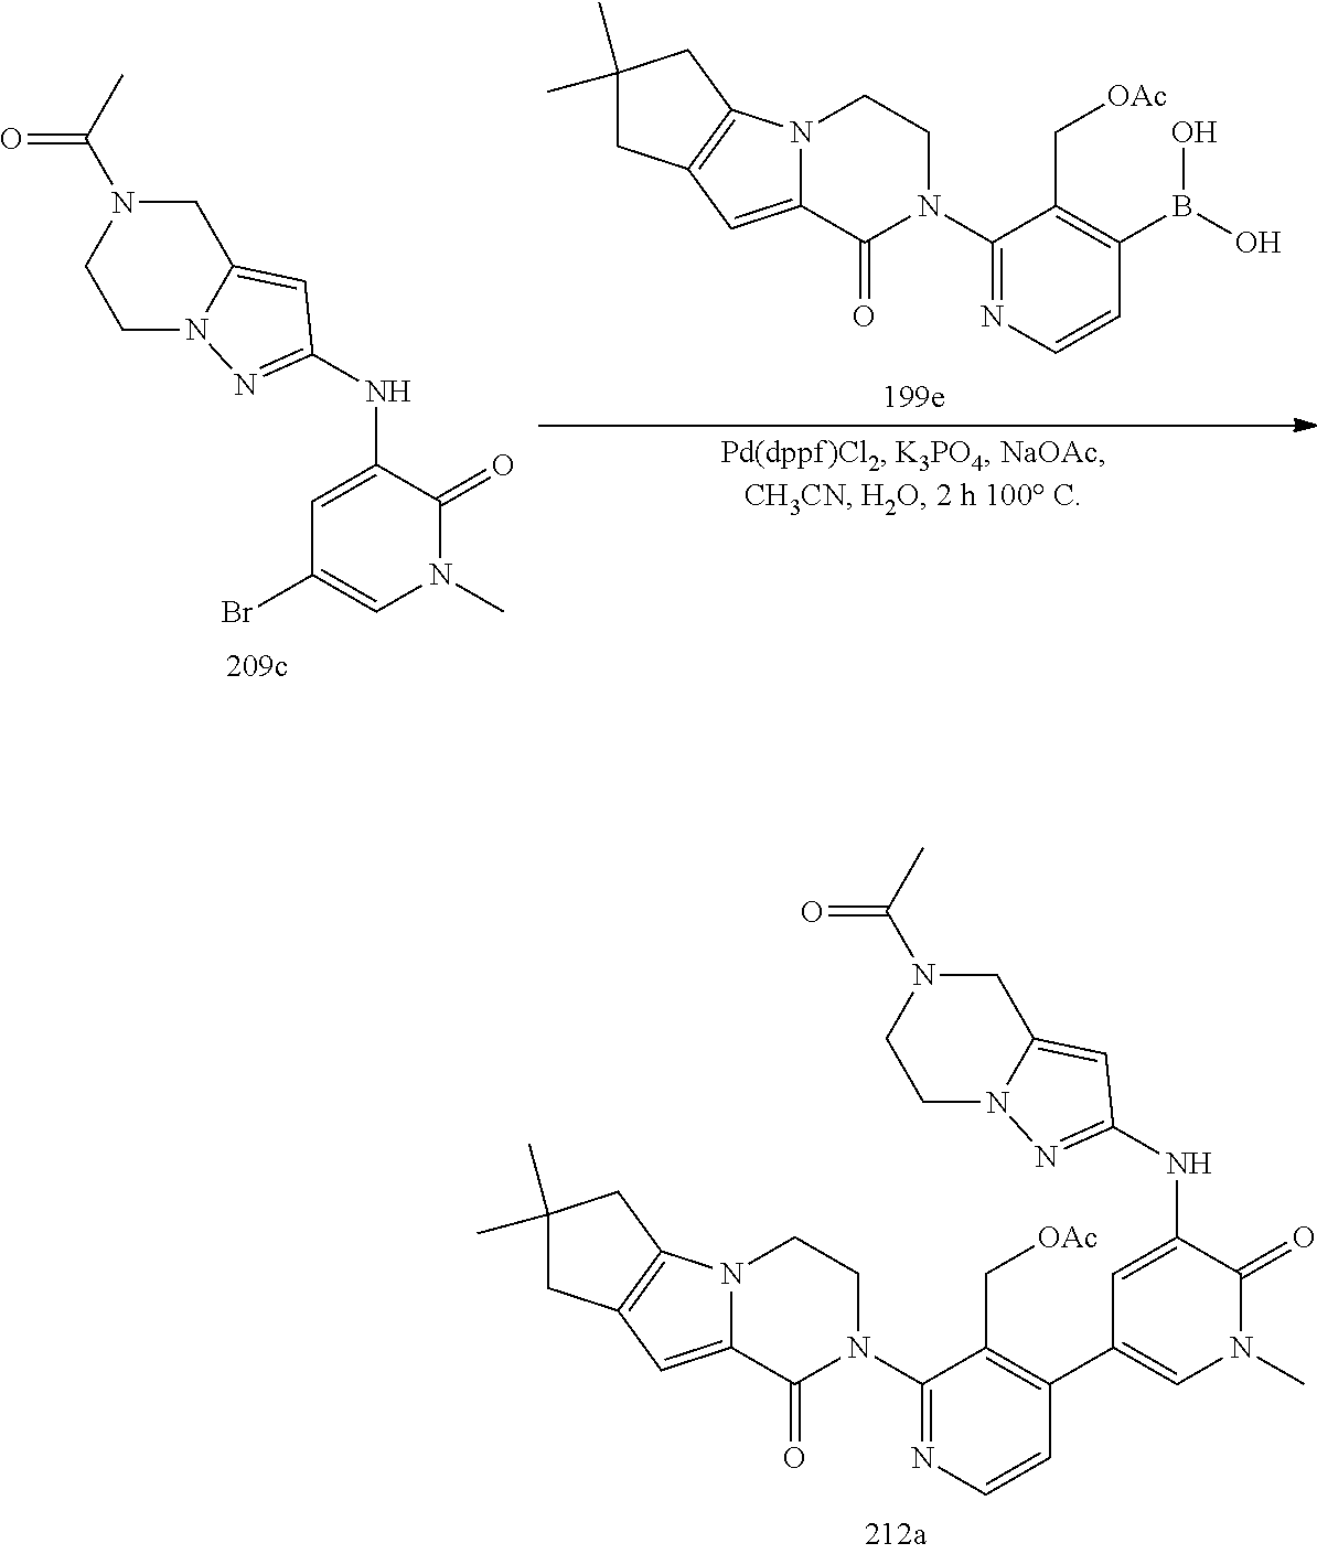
N(C1=CC(C2=C(C[OAc])C(N3C(=O)C4=CC5=C(N4CC3)CC(C)(C)C5)=NC=C2)=CN(C)C1=O)C1=NN2CCN(C(C)=O)CC2=C1.N(C1=CC(Br)=CN(C)C1=O)C1=NN2CCN(C(C)=O)CC2=C1.N12C(=CC3=C1CC(C)(C)C3)C(=O)N(C1=NC=CC(B(O)O)=C1C[OAc])CC2
